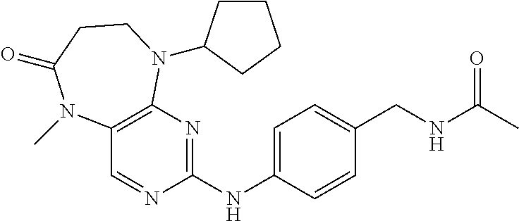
C12=C(N=C(NC3=CC=C(CNC(C)=O)C=C3)N=C1)N(C1CCCC1)CCC(=O)N2C
